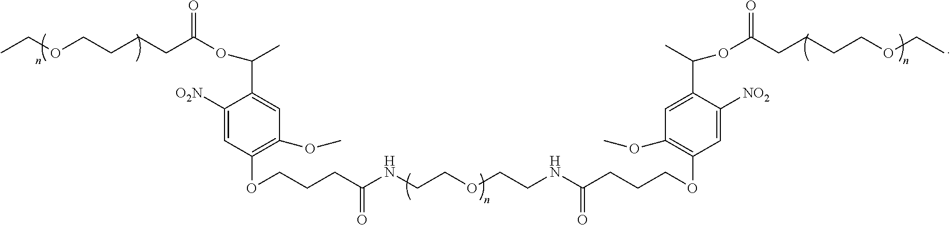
CCOCCCCC(OC(C)C1=CC(OC)=C(OCCCC(NCCOCCNC(CCCOC2=C(OC)C=C(C(C)OC(CCCCOCC)=O)C([NO2])=C2)=O)=O)C=C1[O2N])=O
